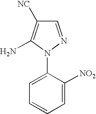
C1=NN(C2=CC=CC=C2[NO2])C(N)=C1[NC]
